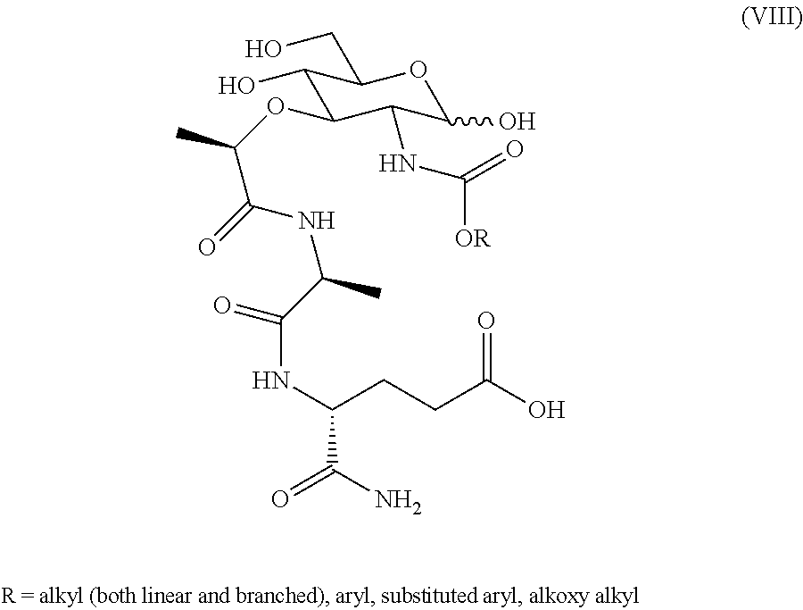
C1(O)C(OC(C(NC(C(=O)NC(CCC(O)=O)C(N)=O)C)=O)C)C(NC(=O)[OR])C(O)OC1CO
